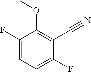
C1(F)=CC=C(F)C(C#N)=C1OC
